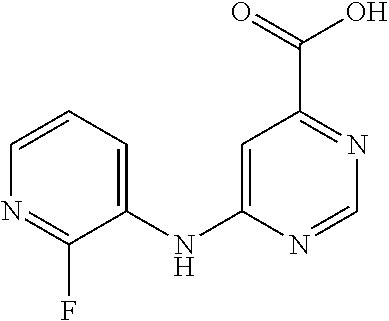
C1=C(NC2=CC=CN=C2F)N=CN=C1C(=O)O
